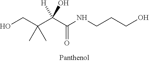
OCC(C(C(NCCCO)=O)([H])O)(C)C
